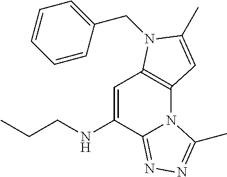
C1=C(NCCC)C2=NN=C(C)N2C2=C1N(CC1=CC=CC=C1)C(C)=C2
